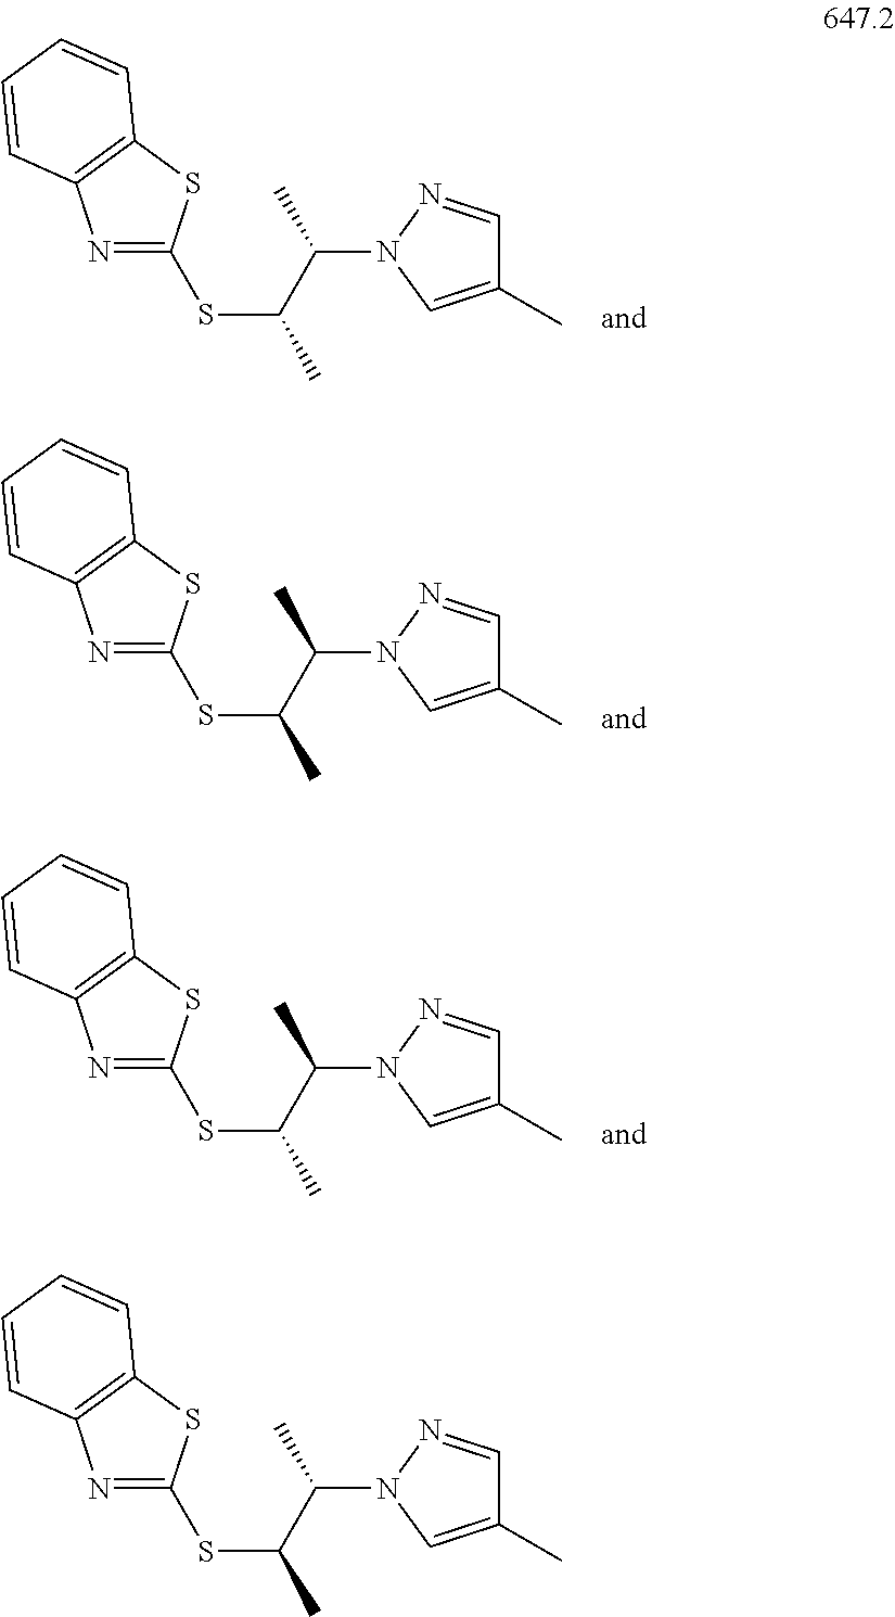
S(C(C)C(C)N1C=C(C)C=N1)C1=NC2=C(S1)C=CC=C2.S(C(C)C(C)N1C=C(C)C=N1)C1=NC2=C(S1)C=CC=C2.S(C(C)C(C)N1C=C(C)C=N1)C1=NC2=C(S1)C=CC=C2.S(C(C)C(C)N1C=C(C)C=N1)C1=NC2=C(S1)C=CC=C2
